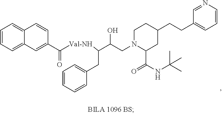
C1=CC=C2C(=C1)C=CC(C([Val-NH]C(C(O)CN1C(C(=O)NC(C)(C)C)CC(CCC3=CC=CN=C3)CC1)CC1=CC=CC=C1)=O)=C2
